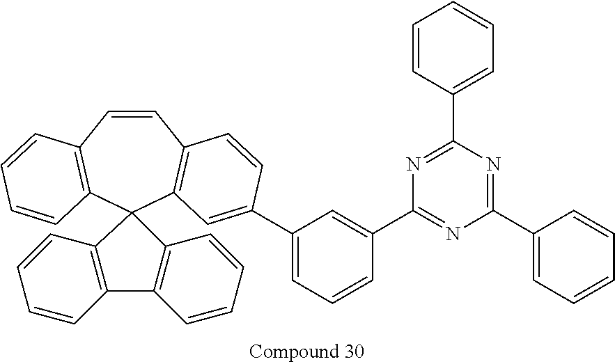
C1=CC2=C(C=C(C3=CC=CC(C4=NC(C5=CC=CC=C5)=NC(C5=CC=CC=C5)=N4)=C3)C=C2)C2(C3=C1C=CC=C3)C1=C(C3=C2C=CC=C3)C=CC=C1
